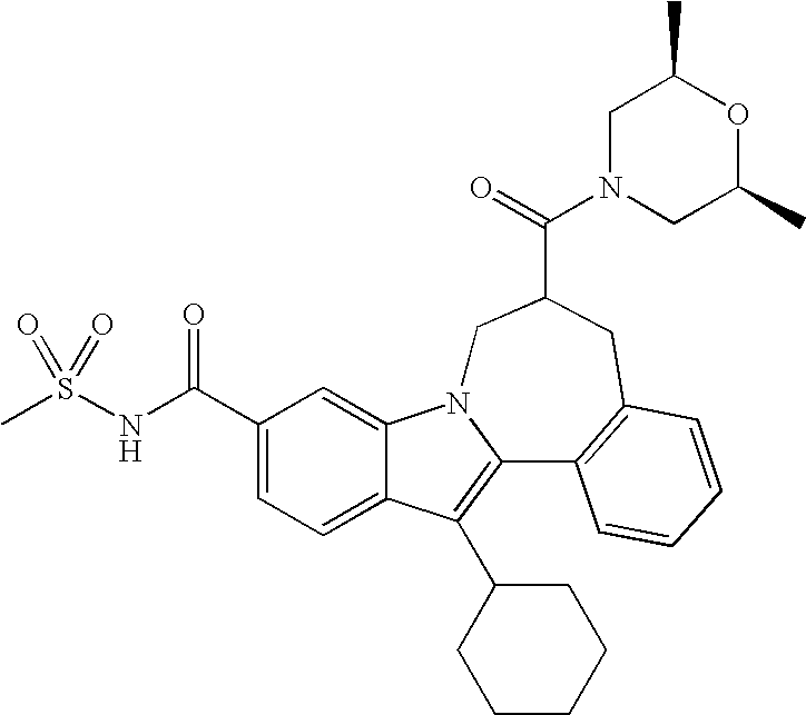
C1(C(NS(=O)(=O)C)=O)=CC=C2C(=C1)N1C(=C2C2CCCCC2)C2=C(CC(C(=O)N3CC(C)OC(C)C3)C1)C=CC=C2
